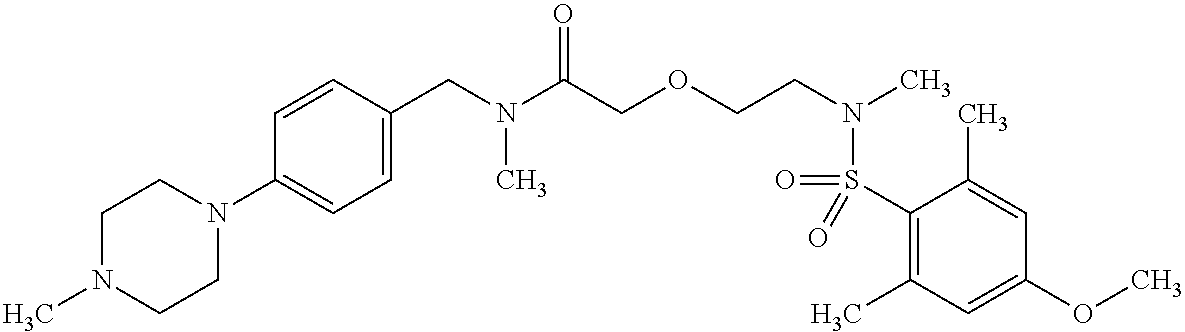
C1(CN(C(COCCN(C)S(C2=C(C)C=C(OC)C=C2C)(=O)=O)=O)C)=CC=C(N2CCN(C)CC2)C=C1
